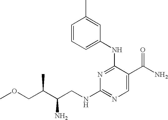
CC1=CC(NC2=NC(NCC(C(COC)C)N)=NC=C2C(N)=O)=CC=C1
